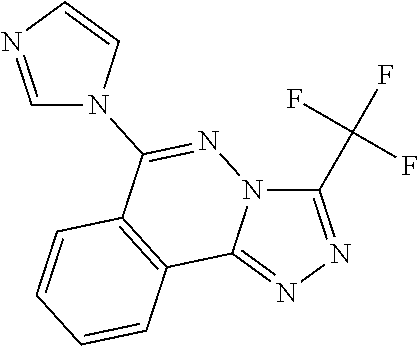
C(C1=NN=C2N1N=C(N1C=NC=C1)C1=C2C=CC=C1)(F)(F)F
